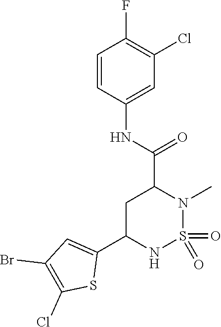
C1C(C2=CC(Br)=C(Cl)S2)NS(=O)(=O)N(C)C1C(NC1=CC(Cl)=C(F)C=C1)=O
